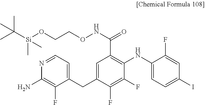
C(CO[Si](C(C)(C)C)(C)C)ONC(C1=C(NC2=CC=C(I)C=C2F)C(F)=C(F)C(CC2=CC=NC(N)=C2F)=C1)=O
